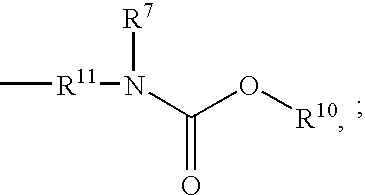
C[R11]N(C(O[R10])=O)[R7]
